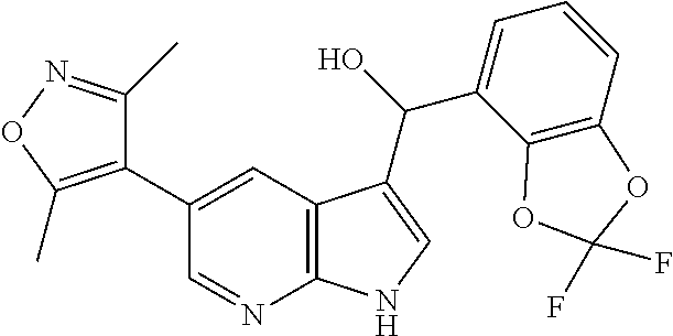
C1(C)=NOC(C)=C1C1=CC2=C(N=C1)NC=C2C(O)C1=CC=CC2=C1OC(F)(F)O2
